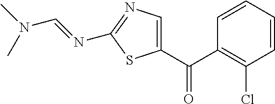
C1=CC=CC(Cl)=C1C(C1=CN=C(N=CN(C)C)S1)=O
